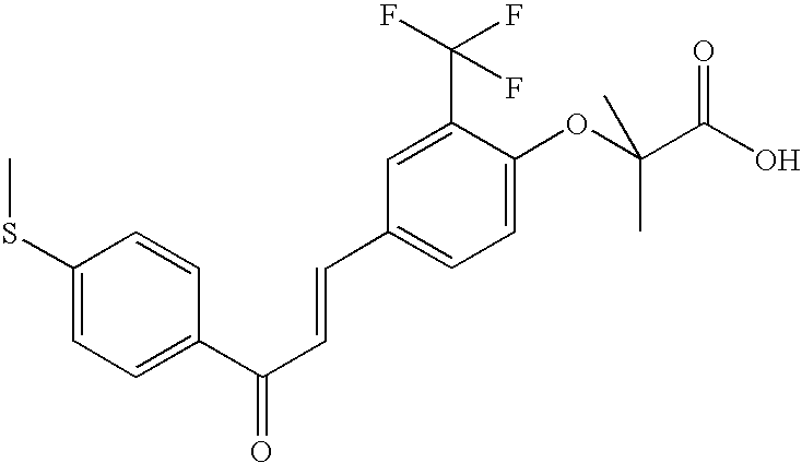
C1(SC)=CC=C(C(C=CC2=CC=C(OC(C(O)=O)(C)C)C(C(F)(F)F)=C2)=O)C=C1
